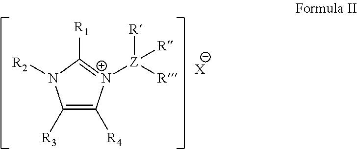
C1([R3])=C([R4])[N+]([Z]([R])([R])[R])=C([R1])N1[R2].[X]
